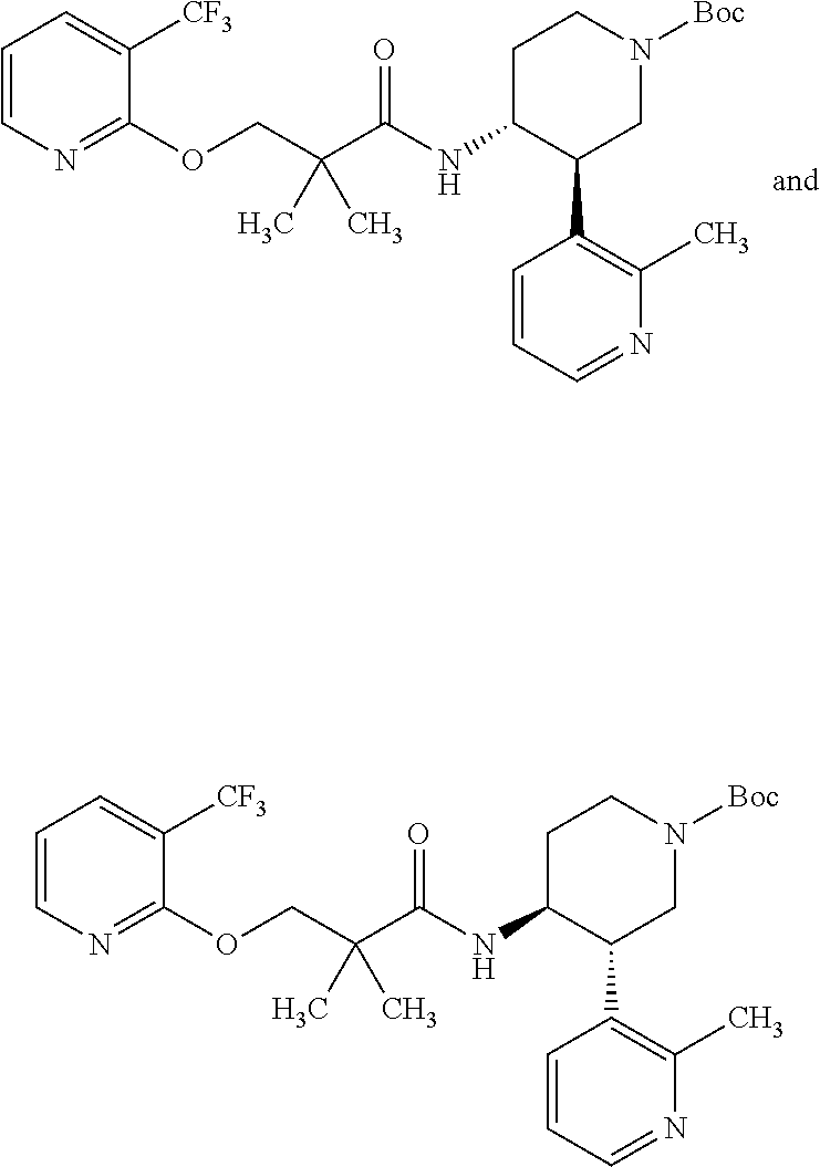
C1C(NC(C(COC2=NC=CC=C2[CF3])(C)C)=O)C(C2=C(C)N=CC=C2)CN([Boc])C1.C1C(NC(C(COC2=NC=CC=C2[CF3])(C)C)=O)C(C2=C(C)N=CC=C2)CN([Boc])C1
